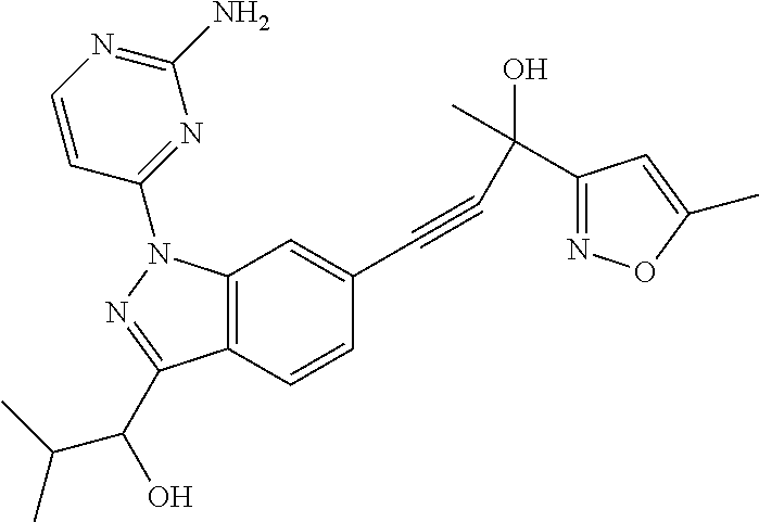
C12=C(C=CC(C#CC(C3=NOC(C)=C3)(C)O)=C1)C(C(O)C(C)C)=NN2C1=NC(N)=NC=C1
